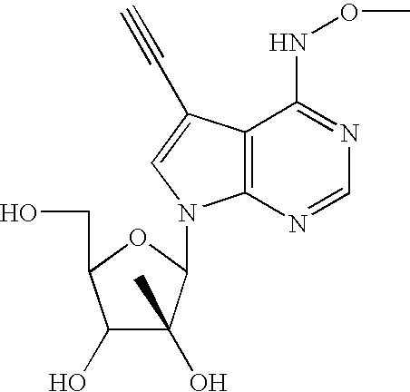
C1(O)C(O)(C)C(N2C3=C(C(NOC)=NC=N3)C(C#C)=C2)OC1CO
